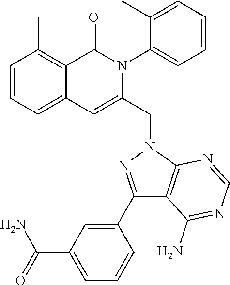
C1=CC=C2C(=C1C)C(=O)N(C1=CC=CC=C1C)C(CN1C3=C(C(C4=CC(C(N)=O)=CC=C4)=N1)C(N)=NC=N3)=C2
